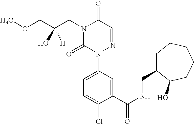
N1(CC(O)([H])COC)C(=O)N(C2=CC=C(Cl)C(C(=O)NCC3CCCCCC3O)=C2)N=CC1=O
